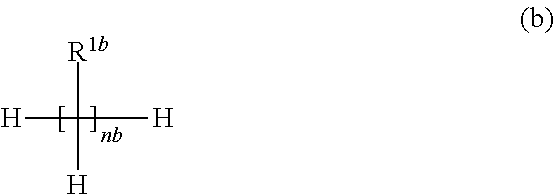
[H]C([H])([R1b])[H].[nb]
